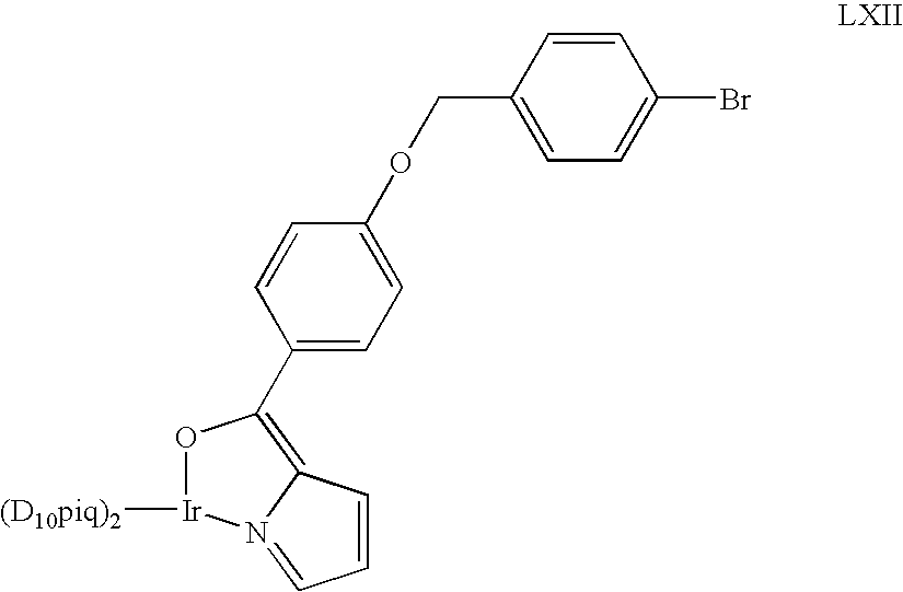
C1(COC2=CC=C(C3=C4N(=CC=C4)[Ir]([(D10piq)2])O3)C=C2)=CC=C(Br)C=C1
